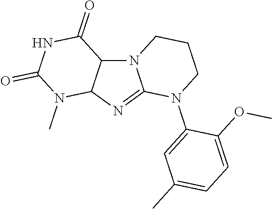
N12C3C(N=C1N(C1=CC(C)=CC=C1OC)CCC2)N(C)C(=O)NC3=O
